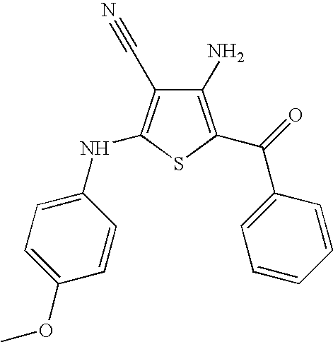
C1(N)=C(C(C2=CC=CC=C2)=O)SC(NC2=CC=C(OC)C=C2)=C1C#N
